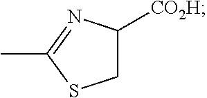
C1C([CO2H])N=C(C)S1
